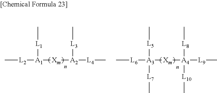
C[L2][A1]([L1]C)[Xm][A2]([L3]C)[L4]C.C[L6][A3]([L5]C)([Xm][A4]([L8]C)([L9]C)[L10]C)[L7]C
